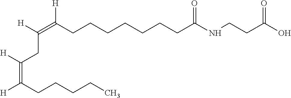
[H]C(=C(CCCCCCCC(NCCC(=O)O)=O)[H])CC(=C([H])CCCCC)[H]
